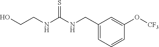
C1(CNC(NCCO)=S)=CC=CC(O[CF3])=C1
